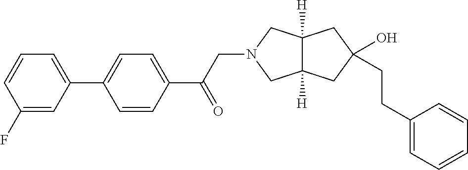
C1=CC=C(C2=CC=C(C(CN3CC4([H])C([H])(C3)CC(CCC3=CC=CC=C3)(O)C4)=O)C=C2)C=C1F
